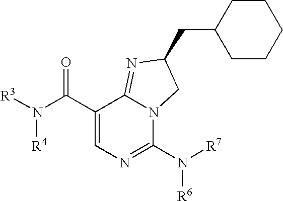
C1(C(N([R3])[R4])=O)=CN=C(N([R7])[R6])N2C1=NC(CC1CCCCC1)C2
